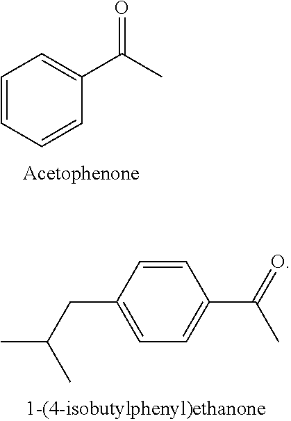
C1=CC=CC(C(C)=O)=C1.C1(CC(C)C)=CC=C(C(C)=O)C=C1
